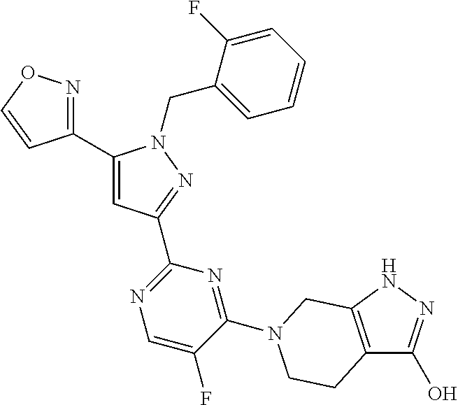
C1(C2=NOC=C2)=CC(C2=NC=C(F)C(N3CC4=C(C(O)=NN4)CC3)=N2)=NN1CC1=CC=CC=C1F
